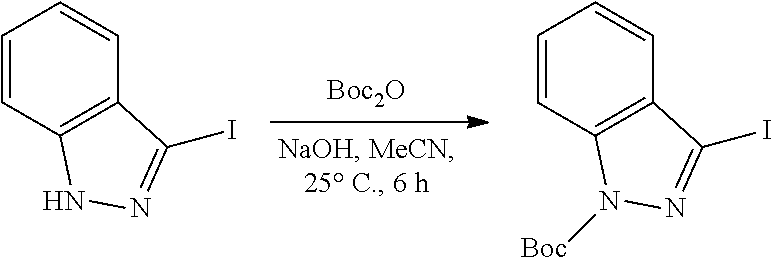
[Boc2O].IC1=NNC2=C1C=CC=C2.IC1=NN([Boc])C2=C1C=CC=C2
